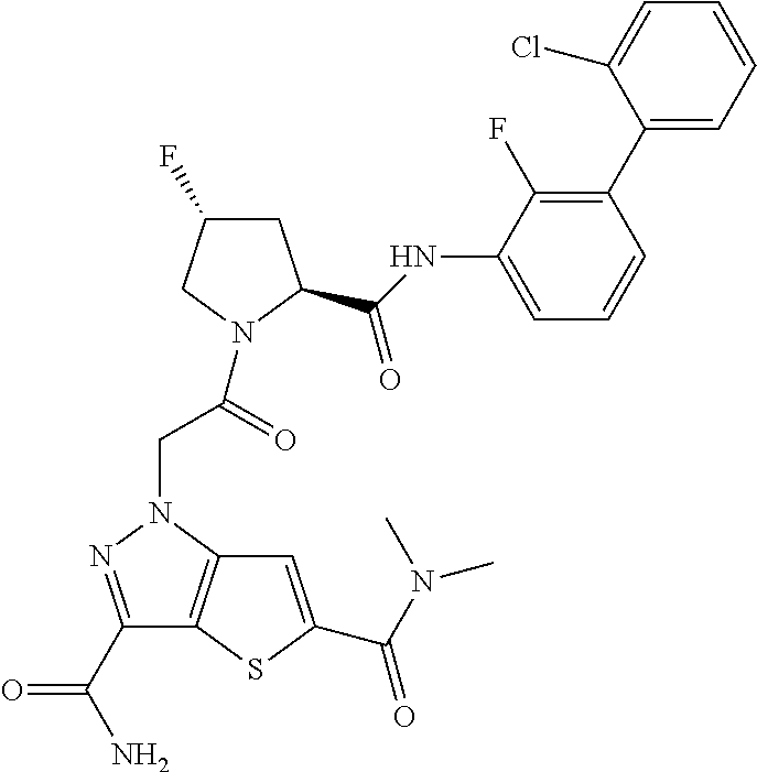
C1(C(N)=O)=NN(CC(=O)N2CC(F)CC2C(NC2=CC=CC(C3=CC=CC=C3Cl)=C2F)=O)C2=C1SC(C(=O)N(C)C)=C2
